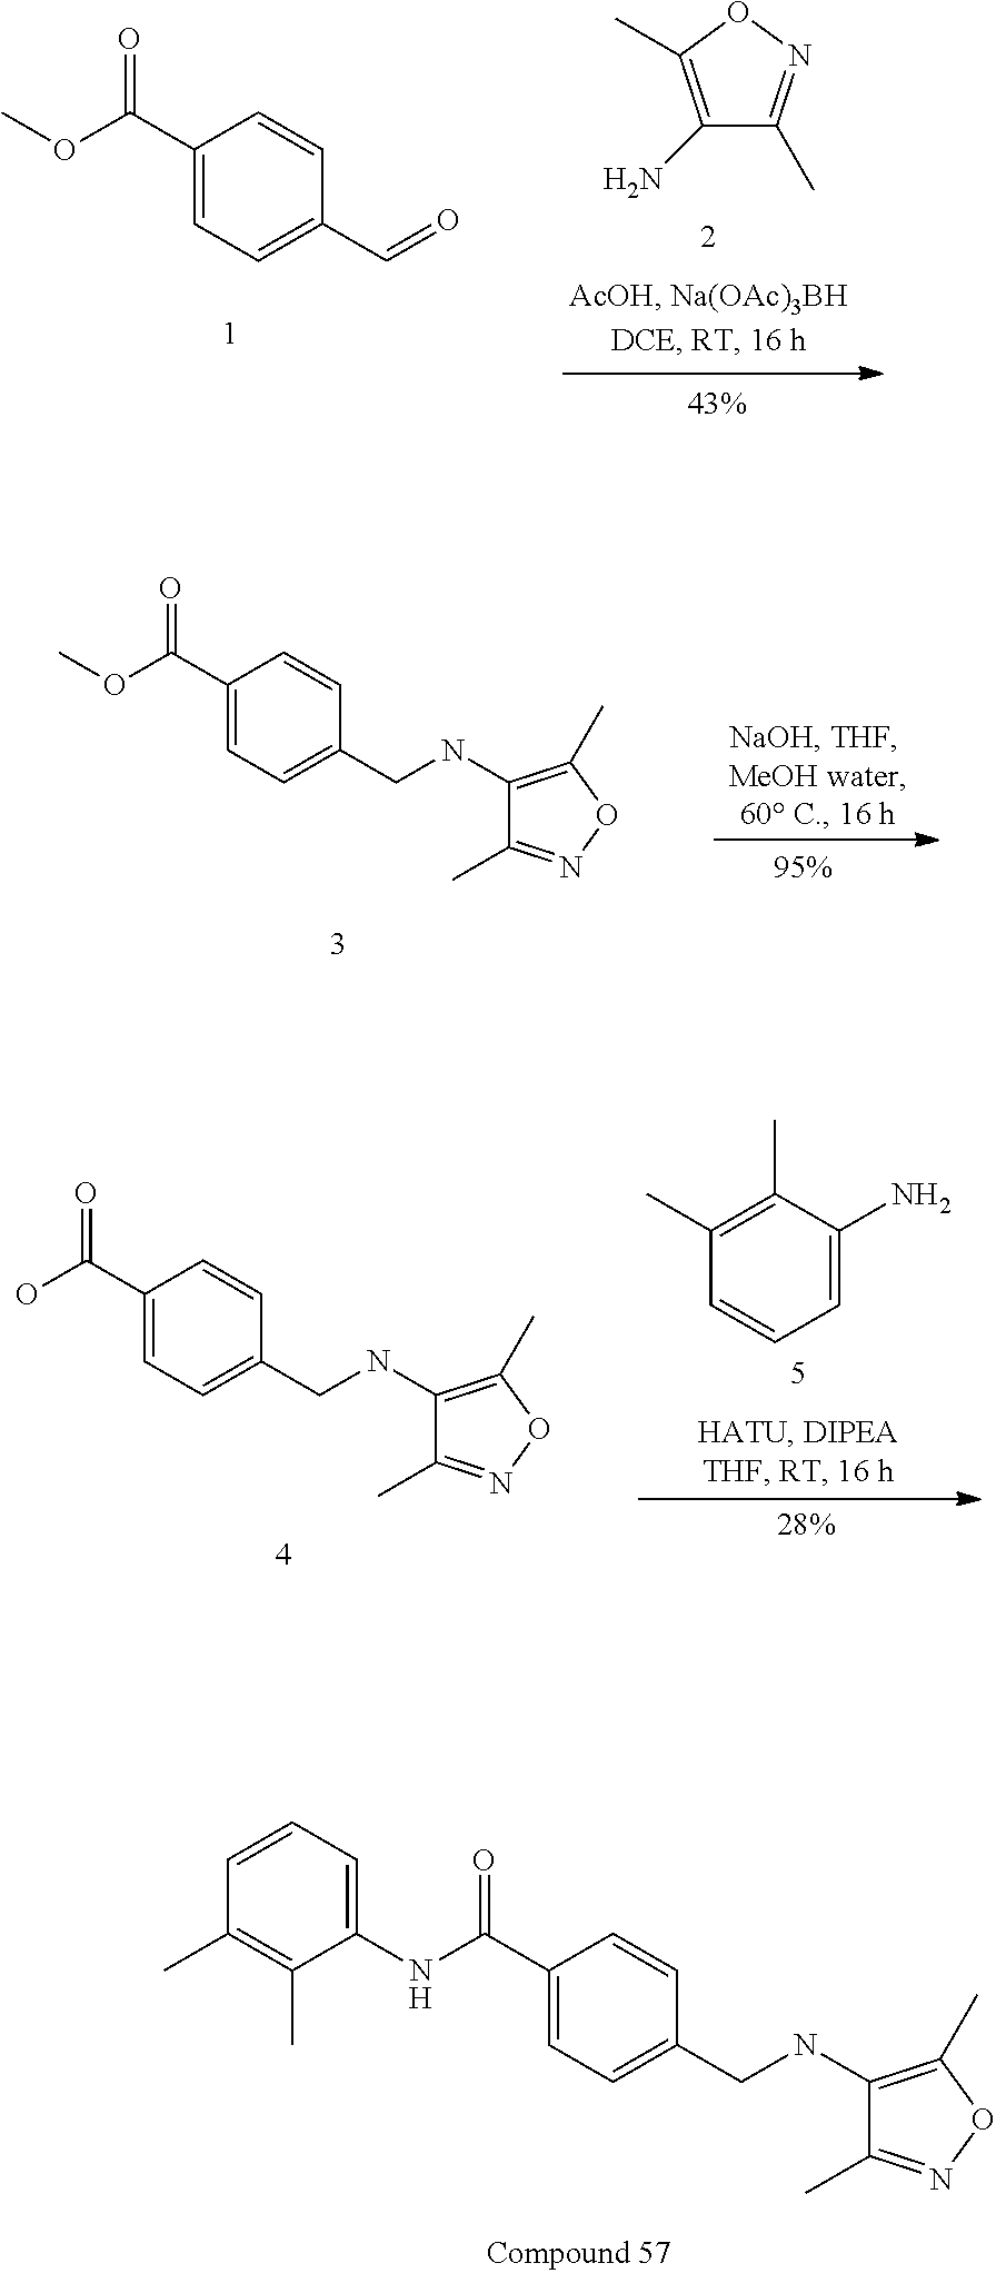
C1(N)=C(C)ON=C1C.C1(C(OC)=O)=CC=C(C=O)C=C1.C1(C)=C(C)C(N)=CC=C1.C1(C(O)=O)=CC=C(CNC2=C(C)ON=C2C)C=C1.C1(C(NC2=CC=CC(C)=C2C)=O)=CC=C(CNC2=C(C)ON=C2C)C=C1.C1(C(OC)=O)=CC=C(CNC2=C(C)ON=C2C)C=C1
